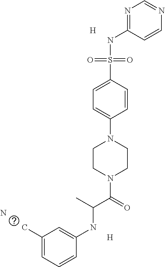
N.[H].[H].C1(C)=CC=CC(NC(C)C(=O)N2CCN(C3=CC=C(S(NC4=NC=NC=C4)(=O)=O)C=C3)CC2)=C1
